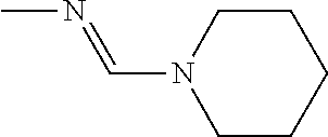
CN=CN1CCCCC1
